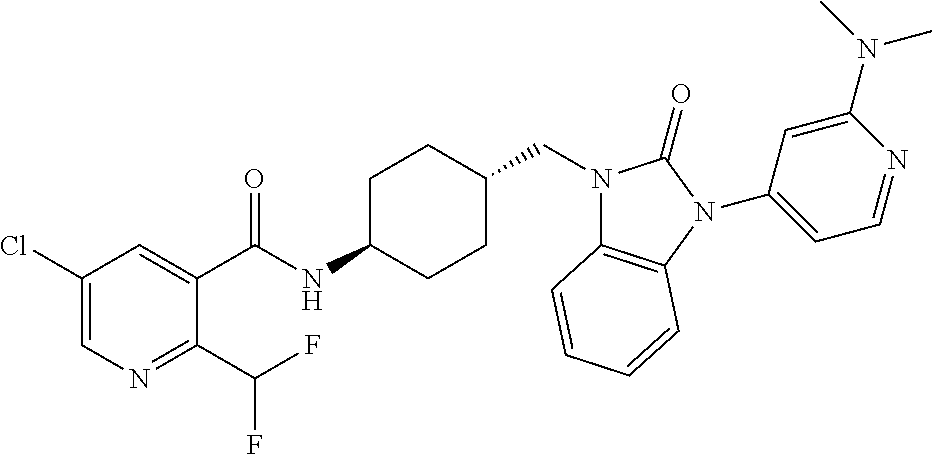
C1(Cl)=CN=C(C(F)F)C(C(NC2CCC(CN3C4=C(N(C5=CC=NC(N(C)C)=C5)C3=O)C=CC=C4)CC2)=O)=C1
